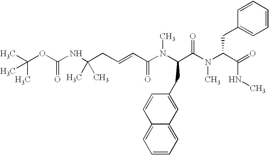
N(C(C(N(C(C(=O)NC)CC1=CC=CC=C1)C)=O)CC1=CC2=CC=CC=C2C=C1)(C)C(C=CCC(NC(OC(C)(C)C)=O)(C)C)=O
